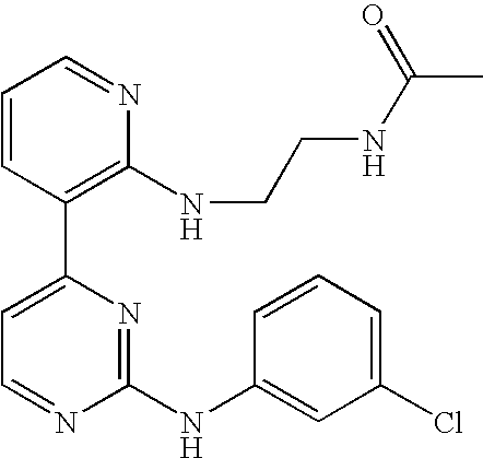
C1=CC(C2=CC=NC(NC3=CC(Cl)=CC=C3)=N2)=C(NCCNC(C)=O)N=C1
